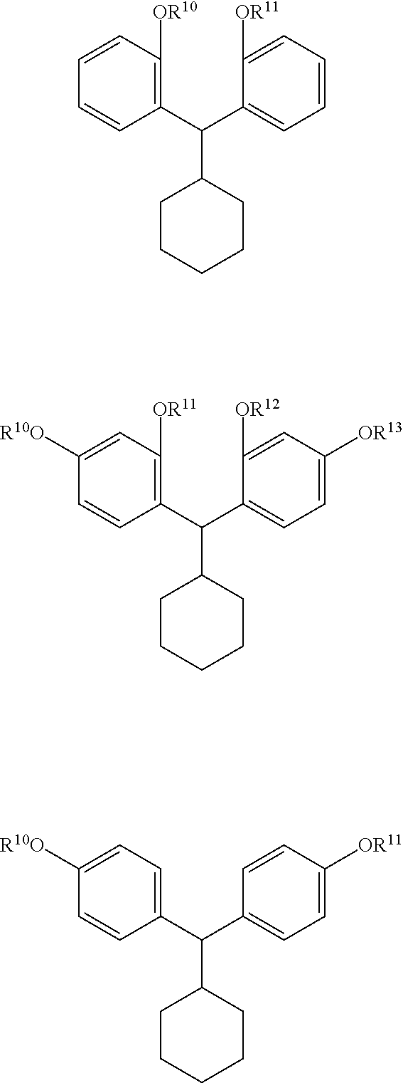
C1(C(C2=C([OR10])C=CC=C2)C2CCCCC2)=CC=CC=C1[OR11].C1(C(C2=C([OR11])C=C([R10O])C=C2)C2CCCCC2)=CC=C([OR13])C=C1[OR12].C1(C(C2=CC=C([R10O])C=C2)C2CCCCC2)=CC=C([OR11])C=C1
